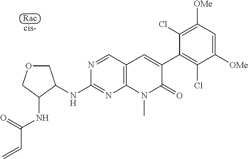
N1=CC2=C(N=C1NC1COCC1NC(C=C)=O)N(C)C(=O)C(C1=C(Cl)C([OMe])=CC([OMe])=C1Cl)=C2
